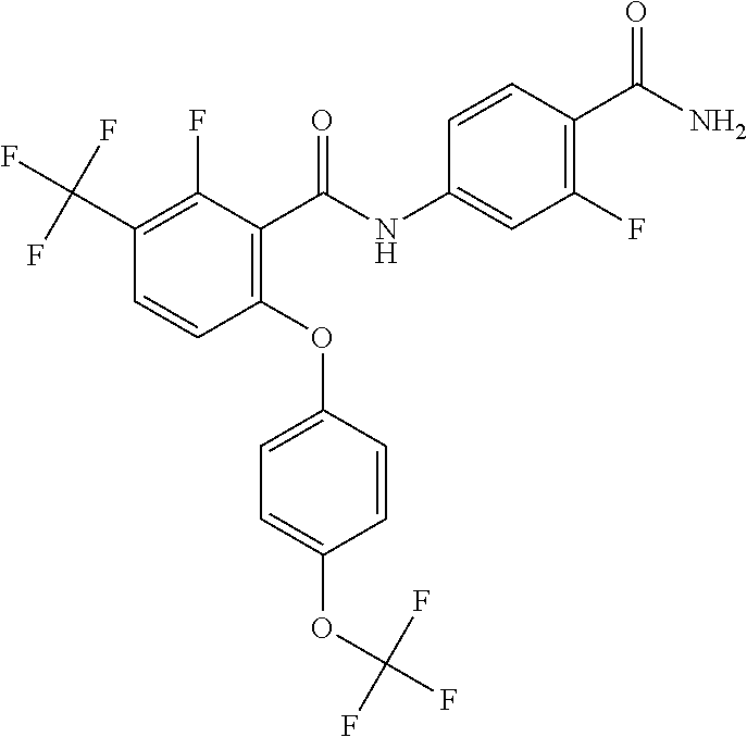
C1(OC2=CC=C(OC(F)(F)F)C=C2)=C(C(NC2=CC(F)=C(C(N)=O)C=C2)=O)C(F)=C(C(F)(F)F)C=C1
